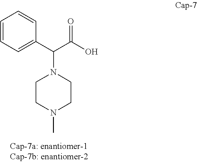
C1=CC=C(C(C(=O)O)N2CCN(C)CC2)C=C1
